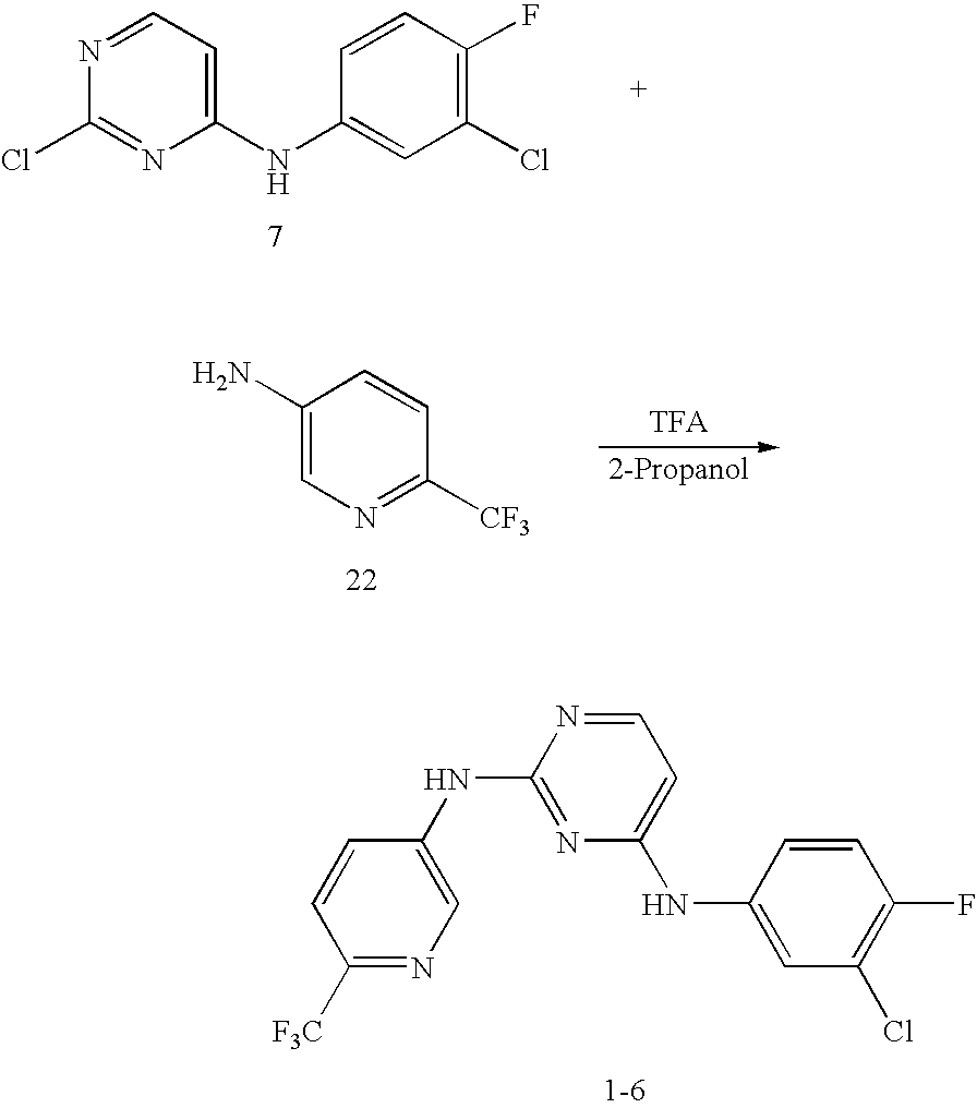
N1=CC=C(NC2=CC(Cl)=C(F)C=C2)N=C1Cl.C1(N)=CN=C([CF3])C=C1.C1([F3C])=NC=C(NC2=NC(NC3=CC(Cl)=C(F)C=C3)=CC=N2)C=C1
